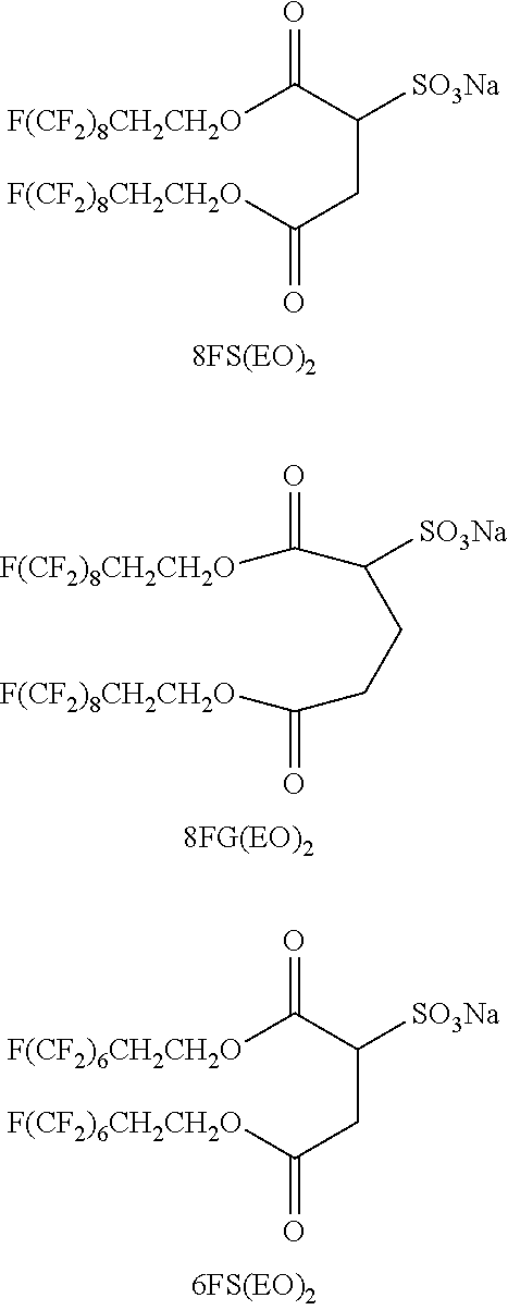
[F(CF2)8CH2CH2O]C(C(CC(=O)[F(CF2)8CH2CH2O])[SO3Na])=O.[F(CF2)8CH2CH2O]C(=O)C(CCC([F(CF2)8CH2CH2O])=O)[SO3Na].[F(CF2)6CH2CH2O]C(C(CC(=O)[F(CF2)6CH2CH2O])[SO3Na])=O
